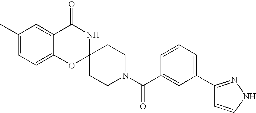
C1(C)=CC=C2C(=C1)C(=O)NC1(O2)CCN(C(C2=CC(C3=NNC=C3)=CC=C2)=O)CC1
